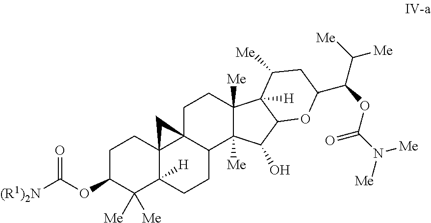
C1C(OC([(R1)2N])=O)C([Me])([Me])C2([H])C3(C1)C1(C(CC2)C2([Me])C([Me])(CC1)C1([H])C(C2O)OC(C(OC(N([Me])[Me])=O)C([Me])[Me])CC1[Me])C3
